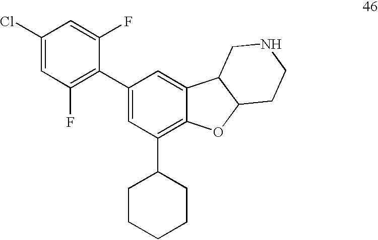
C1(Cl)=CC(F)=C(C2=CC(C3CCCCC3)=C3C(=C2)C2C(O3)CCNC2)C(F)=C1
